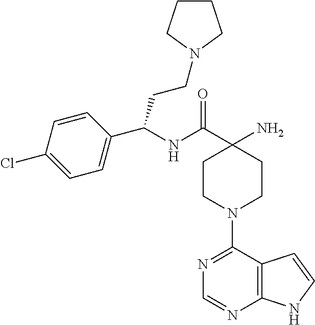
C(C1(N)CCN(C2=NC=NC3=C2C=CN3)CC1)(=O)NC(C1=CC=C(Cl)C=C1)CCN1CCCC1
